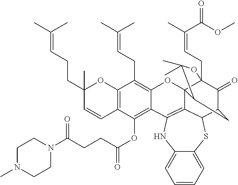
C12=C(C=CC(CCC=C(C)C)(C)O1)C(OC(CCC(N1CCN(C)CC1)=O)=O)=C1C(=C2CC=C(C)C)OC23C4(CC=C(C)C(OC)=O)C(=O)C(CC2C(C)(C)O4)C2SC4=CC=CC=C4NC1=C32
